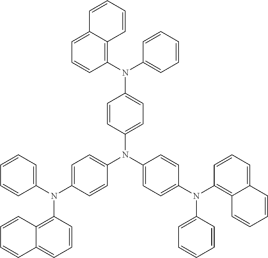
C1=C(N(C2=CC=CC=C2)C2=C3C(=CC=C2)C=CC=C3)C=CC(N(C2=CC=C(N(C3=C4C(=CC=C3)C=CC=C4)C3=CC=CC=C3)C=C2)C2=CC=C(N(C3=C4C(=CC=C3)C=CC=C4)C3=CC=CC=C3)C=C2)=C1
